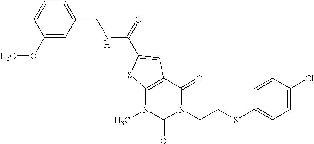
C1(OC)=CC(CNC(=O)C2=CC3=C(N(C)C(=O)N(CCSC4=CC=C(Cl)C=C4)C3=O)S2)=CC=C1
